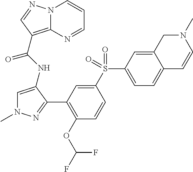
N12C(=C(C(NC3=CN(C)N=C3C3=C(OC(F)F)C=CC(S(C4=CC=C5C(=C4)CN(C)C=C5)(=O)=O)=C3)=O)C=N1)N=CC=C2
